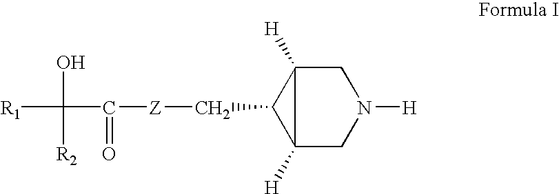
C1C2([H])C(C[Z]C(C(O)([R2])[R1])=O)C2([H])CN1[H]
